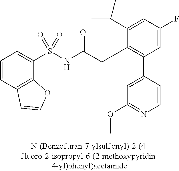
C1=C(F)C=C(C(C)C)C(CC(NS(=O)(C2=CC=CC3=C2OC=C3)=O)=O)=C1C1=CC(OC)=NC=C1
